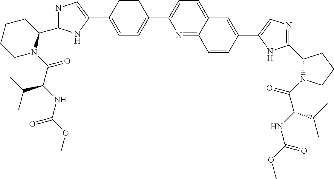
C1=C(C2=CN=C(C3N(C(C(NC(OC)=O)C(C)C)=O)CCCC3)N2)C=CC(C2=CC=C3C(=N2)C=CC(C2=CN=C(C4N(C(C(NC(OC)=O)C(C)C)=O)CCC4)N2)=C3)=C1
